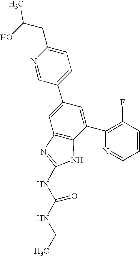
N1=CC(C2=CC3=C(C(C4=C(F)C=CC=N4)=C2)NC(NC(NCC)=O)=N3)=CC=C1CC(O)C
